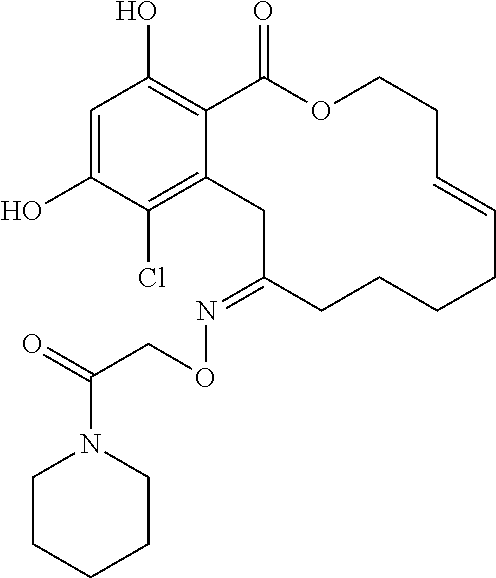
C1=C(O)C(Cl)=C2C(=C1O)C(=O)OCCC=CCCCCC(=NOCC(=O)N1CCCCC1)C2
